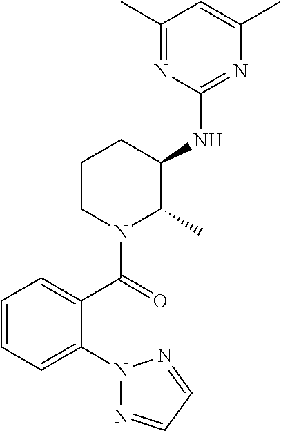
C1=CC=C(N2N=CC=N2)C(C(=O)N2C(C)C(NC3=NC(C)=CC(C)=N3)CCC2)=C1
